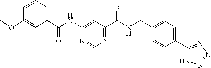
C1(C(NC2=CC(C(NCC3=CC=C(C4=NN=NN4)C=C3)=O)=NC=N2)=O)=CC=CC(OC)=C1
